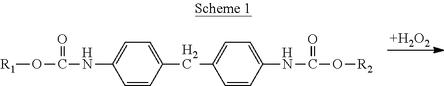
[+H2O2].[R1]OC(NC1=CC=C(CC2=CC=C(NC(O[R2])=O)C=C2)C=C1)=O
